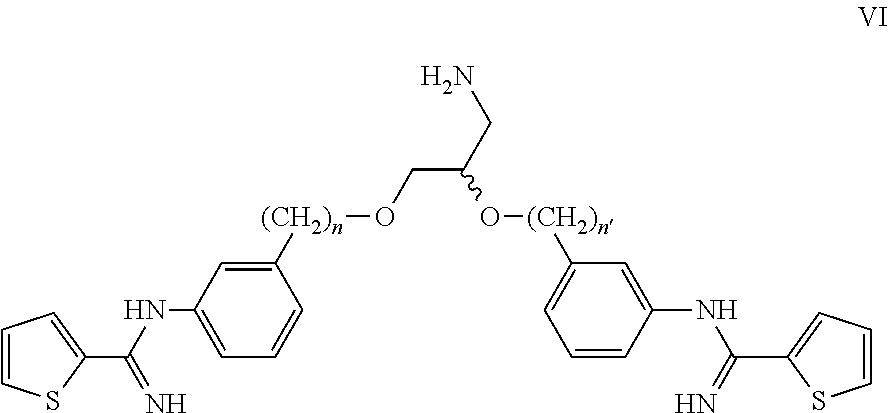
C1=CSC(C(NC2=CC=CC([(CH2)n]OCC(CN)O[(CH2)n]C3=CC=CC(NC(=N)C4=CC=CS4)=C3)=C2)=N)=C1
